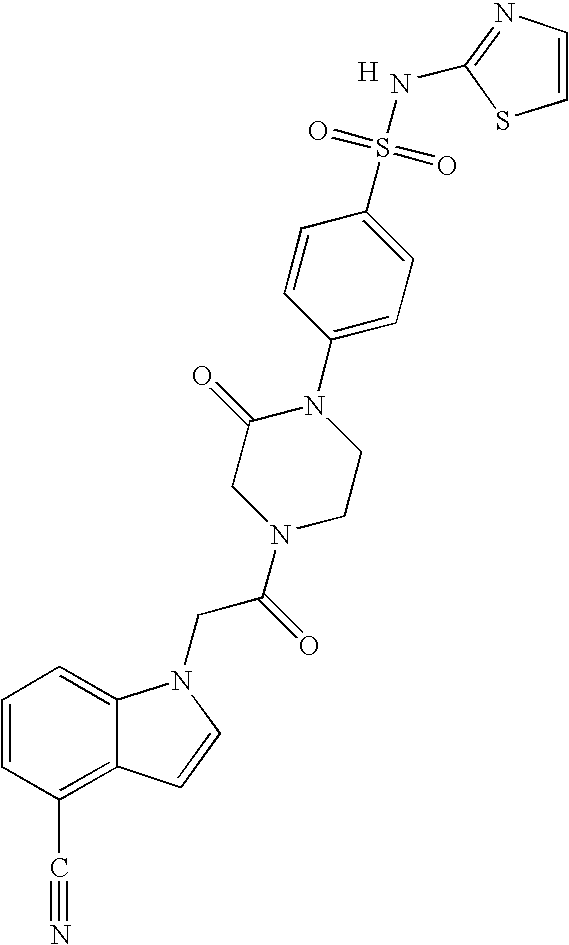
C1=CC(C#N)=C2C(=C1)N(CC(N1CCN(C3=CC=C(S(=O)(=O)NC4=NC=CS4)C=C3)C(=O)C1)=O)C=C2.[H]
